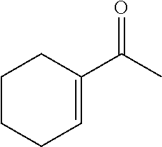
C1(C(C)=O)=CCCCC1
